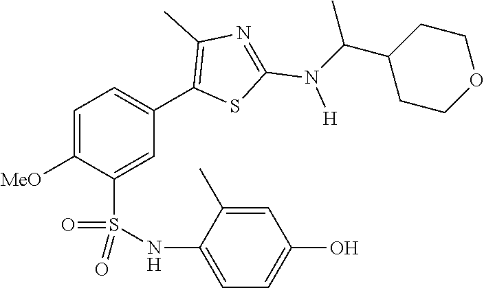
C1=C([MeO])C(S(NC2=CC=C(O)C=C2C)(=O)=O)=CC(C2=C(C)N=C(N([H])C(C3CCOCC3)C)S2)=C1
